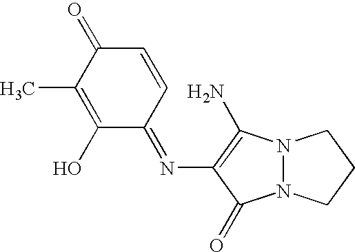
N12N(C(N)=C(N=C3C=CC(=O)C(C)=C3O)C1=O)CCC2
